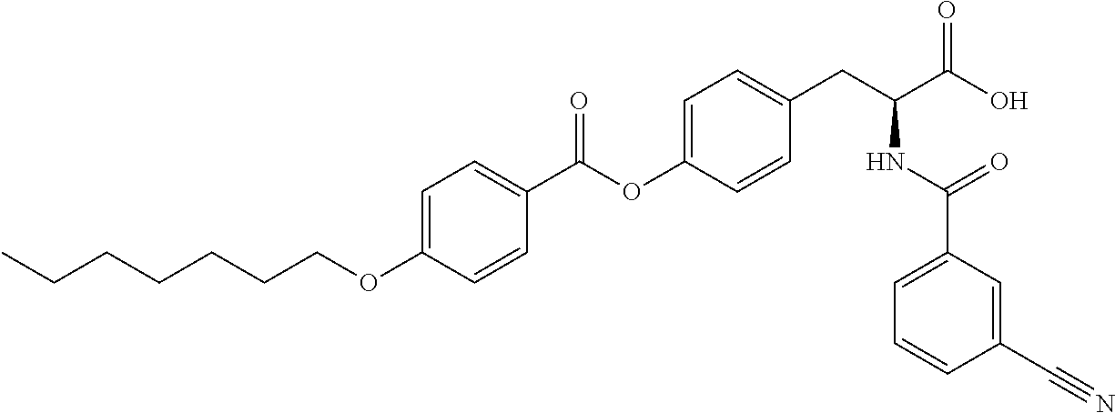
C1=C(OCCCCCCC)C=CC(C(OC2=CC=C(CC(C(O)=O)NC(C3=CC=CC(C#N)=C3)=O)C=C2)=O)=C1
